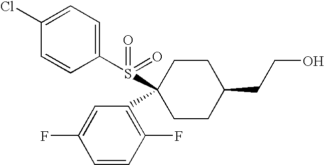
C1(Cl)=CC=C(S(=O)(=O)C2(C3=C(F)C=CC(F)=C3)CCC(CCO)CC2)C=C1
